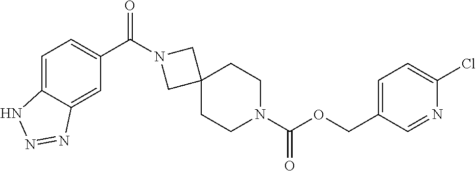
O(C(N1CCC2(CC1)CN(C(C1=CC=C3C(=C1)N=NN3)=O)C2)=O)CC1=CC=C(Cl)N=C1
